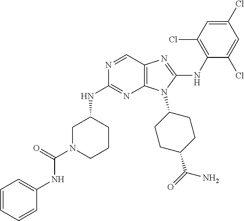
N1=CC2=C(N=C1NC1CN(C(=O)NC3=CC=CC=C3)CCC1)N(C1CCC(C(=O)N)CC1)C(NC1=C(Cl)C=C(Cl)C=C1Cl)=N2
